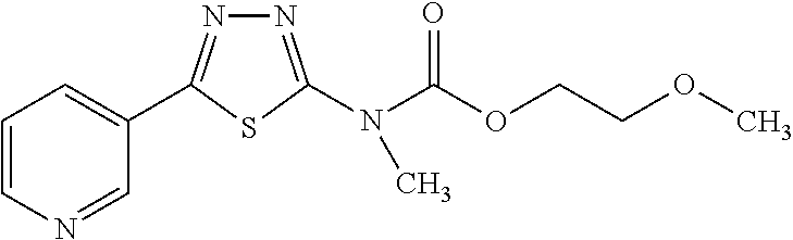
C1=CN=CC(C2=NN=C(N(C(OCCOC)=O)C)S2)=C1
